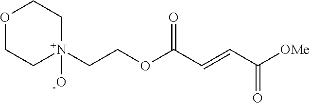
[OMe]C(C=CC(OCC[N+]1([-O])CCOCC1)=O)=O
